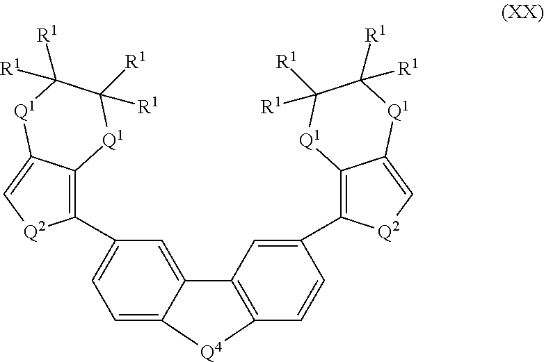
C12=CC(C3=C4C(=C[Q2]3)[Q1]C([R1])([R1])C([R1])([R1])[Q1]4)=CC=C1[Q4]C1=C2C=C(C2=C3C(=C[Q2]2)[Q1]C([R1])([R1])C([R1])([R1])[Q1]3)C=C1
